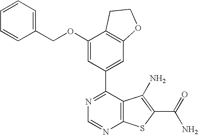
C1(C2=CC3=C(C(OCC4=CC=CC=C4)=C2)CCO3)=NC=NC2=C1C(N)=C(C(N)=O)S2
